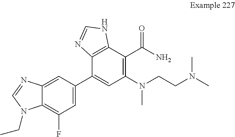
C1=C(C2=CC(N(CCN(C)C)C)=C(C(N)=O)C3=C2N=CN3)C=C2C(=C1F)N(CC)C=N2
